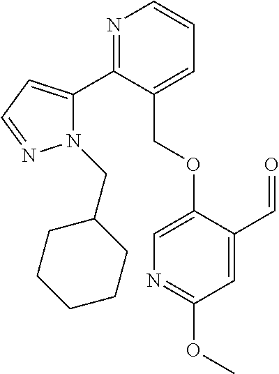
N1(CC2CCCCC2)C(C2=NC=CC=C2COC2=CN=C(OC)C=C2C=O)=CC=N1
